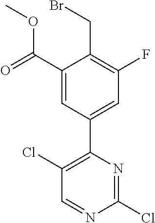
C1(Cl)=NC(C2=CC(F)=C(CBr)C(C(OC)=O)=C2)=C(Cl)C=N1
